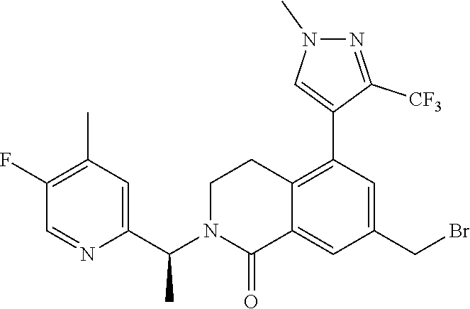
C1(C(N2C(=O)C3=CC(CBr)=CC(C4=CN(C)N=C4[CF3])=C3CC2)C)=CC(C)=C(F)C=N1
